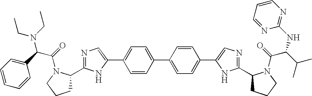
C1=CC(C2=CC=C(C3=CN=C(C4CCCN4C(=O)C(C(C)C)NC4=NC=CC=N4)N3)C=C2)=CC=C1C1=CN=C(C2CCCN2C(=O)C(C2=CC=CC=C2)N(CC)CC)N1
